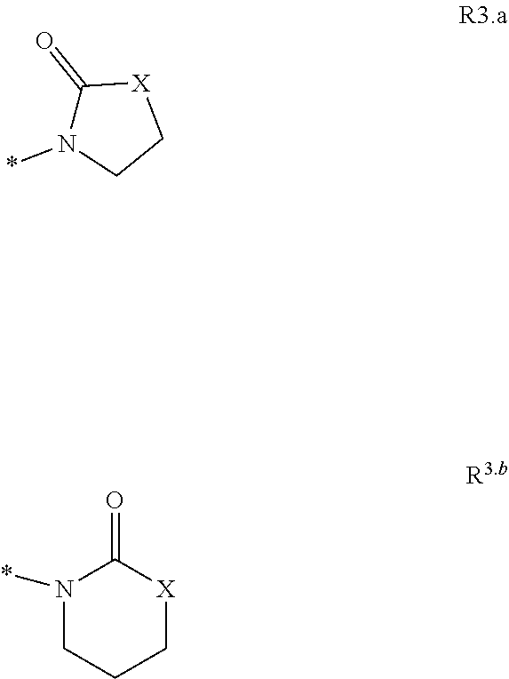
C1(=O)N(*)CC[X]1.N1(*)CCC[X]C1=O
